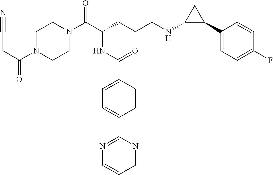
C1N(C(CC#N)=O)CCN(C(C(CCCNC2C(C3=CC=C(F)C=C3)C2)NC(C2=CC=C(C3=NC=CC=N3)C=C2)=O)=O)C1
